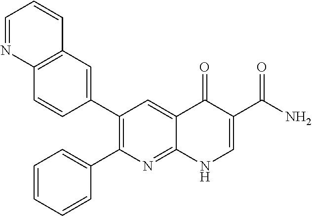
C12=C(C=C(C3=C(C4=CC=CC=C4)N=C4C(=C3)C(=O)C(C(N)=O)=CN4)C=C1)C=CC=N2
